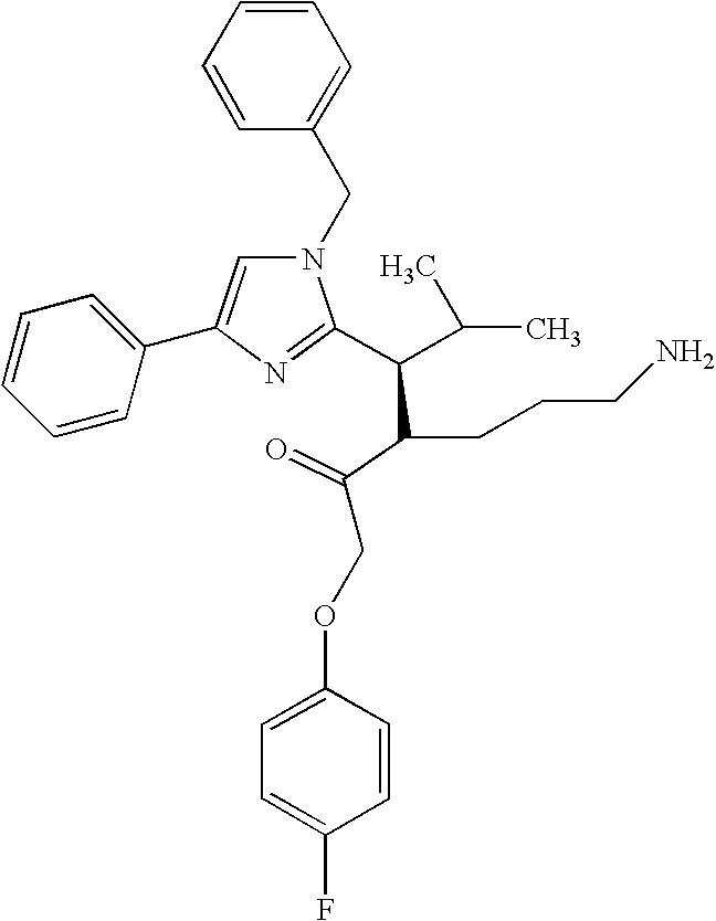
N1(CC2=CC=CC=C2)C=C(C2=CC=CC=C2)N=C1C(C(C)C)C(C(=O)COC1=CC=C(F)C=C1)CCCN
